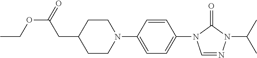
O(C(CC1CCN(C2=CC=C(N3C=NN(C(C)C)C3=O)C=C2)CC1)=O)CC
